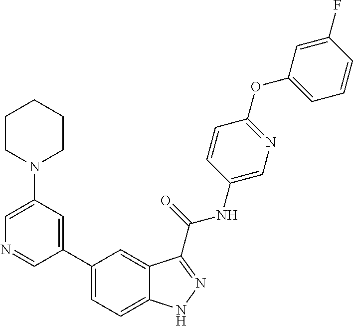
C1(N2CCCCC2)=CN=CC(C2=CC=C3C(=C2)C(C(NC2=CN=C(OC4=CC=CC(F)=C4)C=C2)=O)=NN3)=C1
